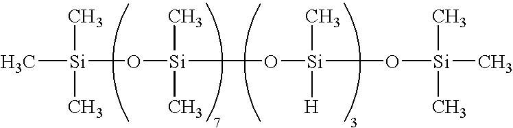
C[Si](O[Si](O[Si](O[Si](C)(C)C)(C)[H])(C)C)(C)C
